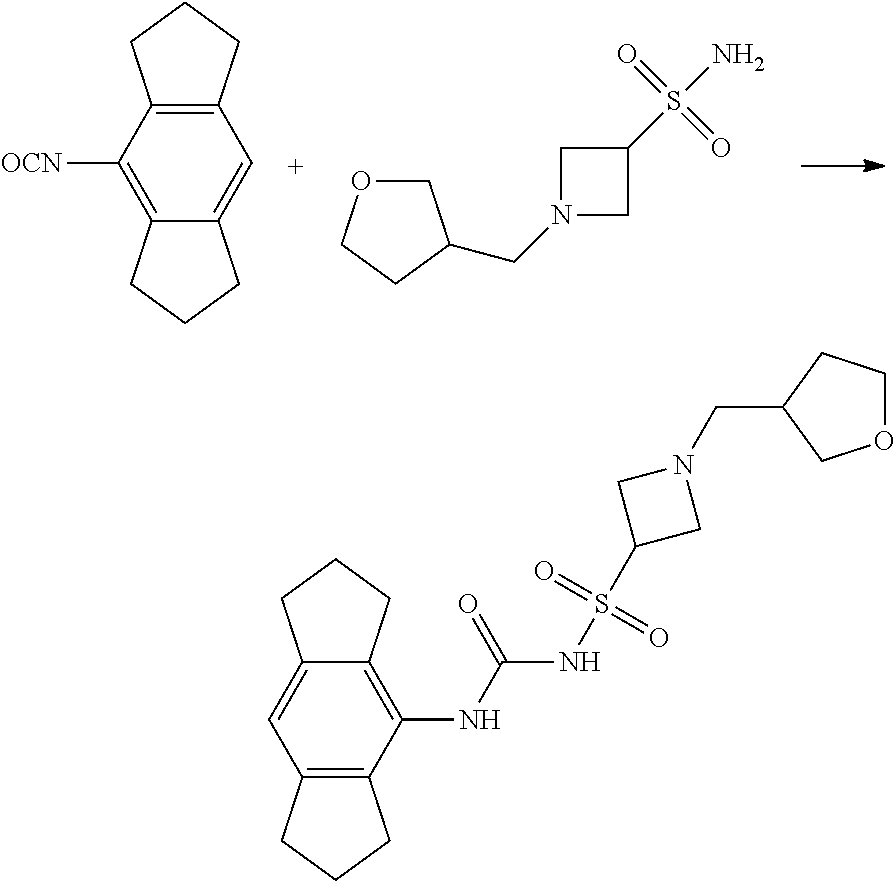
C1=C2C(=C([OCN])C3=C1CCC3)CCC2.C1N(CC2COCC2)CC1S(N)(=O)=O.C1(NC(NS(C2CN(CC3COCC3)C2)(=O)=O)=O)=C2C(=CC3=C1CCC3)CCC2
